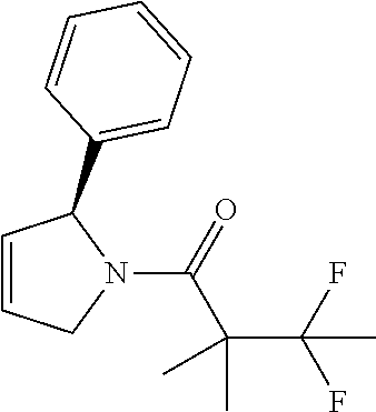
C1=CCN(C(C(C(F)(F)C)(C)C)=O)C1C1=CC=CC=C1
